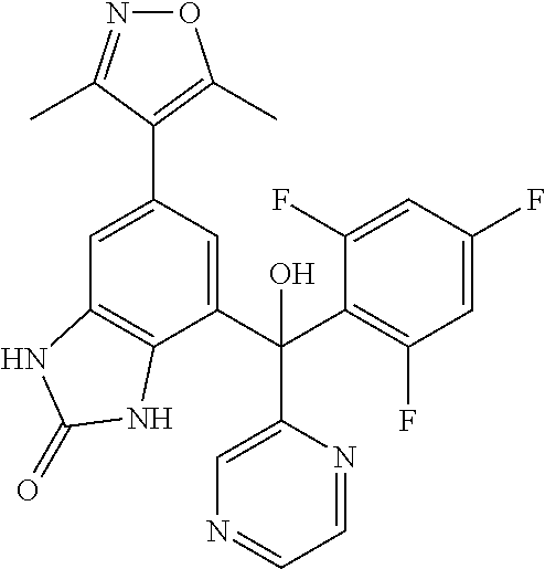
N1=C(C)C(C2=CC3=C(C(C(C4=CN=CC=N4)(C4=C(F)C=C(F)C=C4F)O)=C2)NC(=O)N3)=C(C)O1
